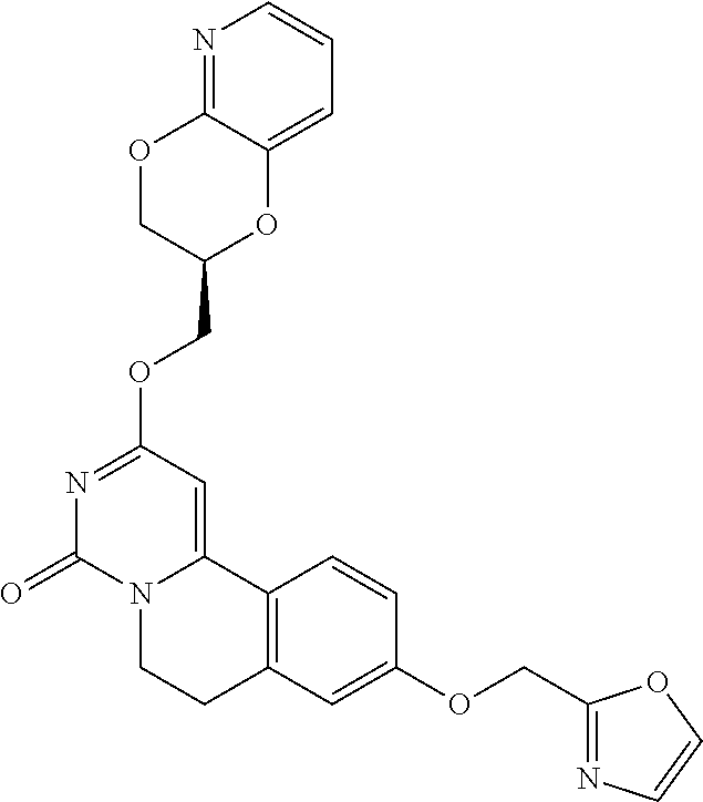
C(OC1=NC(=O)N2C(=C1)C1=C(CC2)C=C(OCC2=NC=CO2)C=C1)C1OC2=CC=CN=C2OC1
